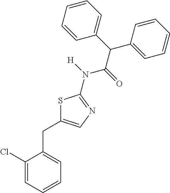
C1(Cl)=CC=CC=C1CC1=CN=C(N([H])C(=O)C(C2=CC=CC=C2)C2=CC=CC=C2)S1
